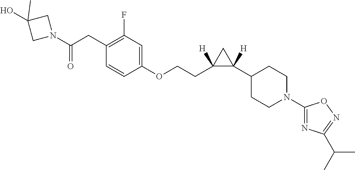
N1(C(CC2=C(F)C=C(OCCC3([H])C(C4CCN(C5=NC(C(C)C)=NO5)CC4)([H])C3)C=C2)=O)CC(O)(C)C1
